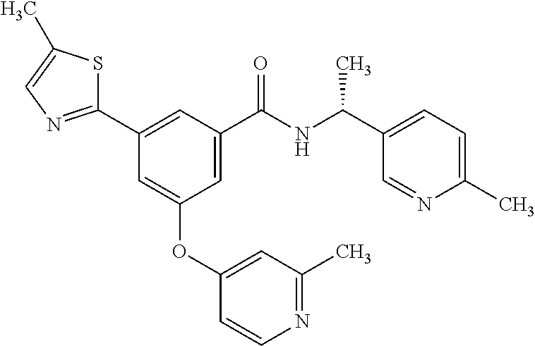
C1(C2=NC=C(C)S2)=CC(C(NC(C2=CC=C(C)N=C2)C)=O)=CC(OC2=CC(C)=NC=C2)=C1
